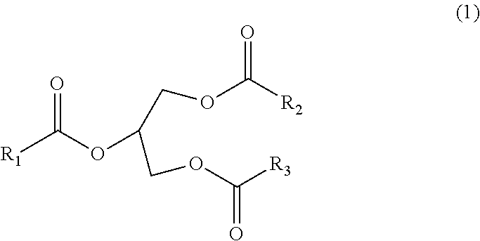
[R1]C(OC(COC([R3])=O)COC([R2])=O)=O
